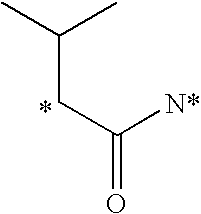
CC(CC(=O)[N*])C
